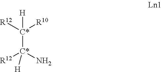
[C*]([R10])([R12])([C*](N)([R12])[H])[H]
